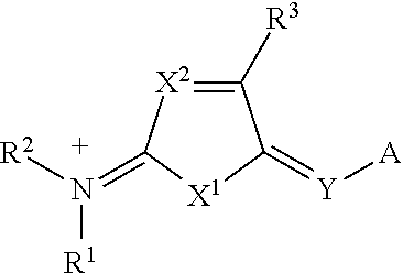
C1([R3])=[X2]C(=N([R2])[R1])[X1]C1=[Y][A]
